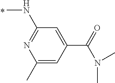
C1(NC)=NC(C)=CC(C(=O)N(C)C)=C1
